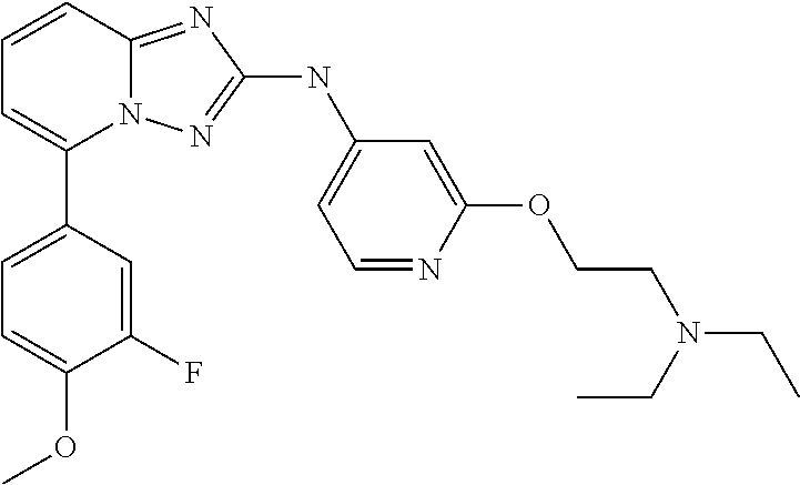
C1=CC2=NC(NC3=CC=NC(OCCN(CC)CC)=C3)=NN2C(C2=CC=C(OC)C(F)=C2)=C1
